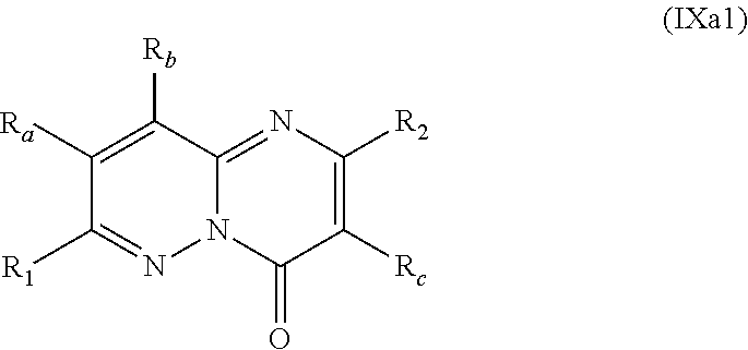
C1([Rc])=C([R2])N=C2N(C1=O)N=C([R1])C([Ra])=C2[Rb]
